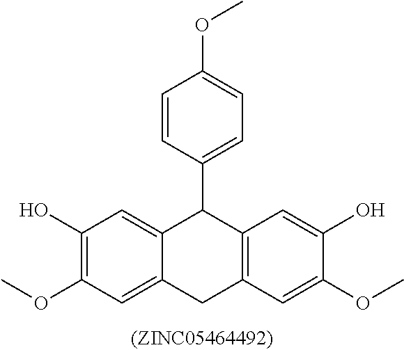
C1(O)=C(OC)C=C2C(=C1)C(C1=CC=C(OC)C=C1)C1=C(C2)C=C(OC)C(O)=C1
